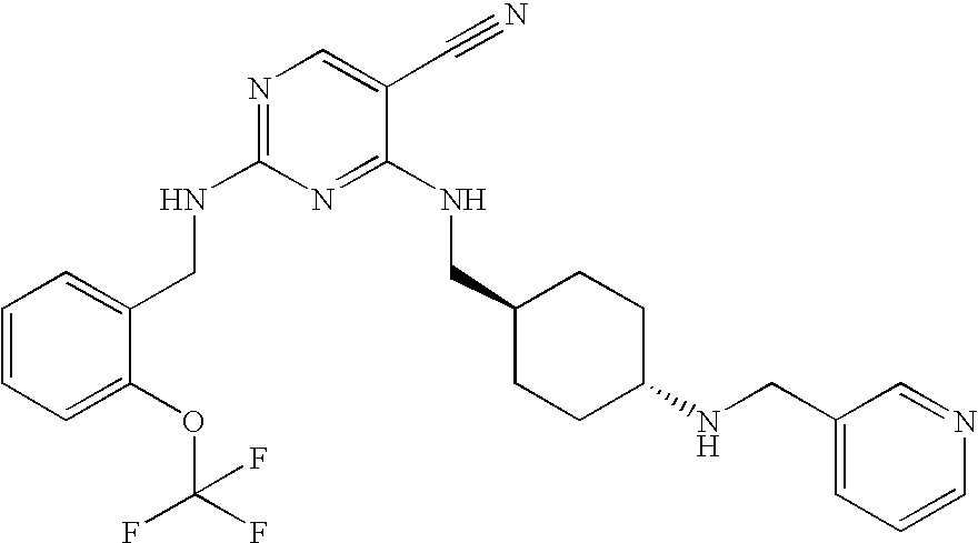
C1(CNC2=NC=C(C#N)C(NCC3CCC(NCC4=CC=CN=C4)CC3)=N2)=CC=CC=C1OC(F)(F)F
